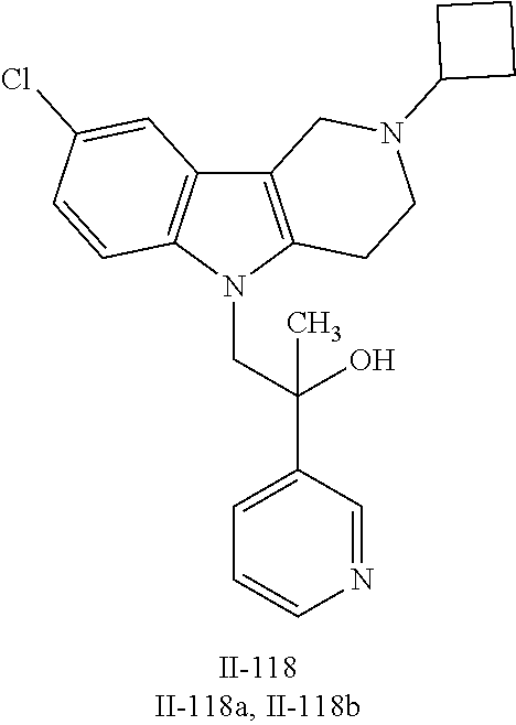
C12=C(N(CC(C3=CC=CN=C3)(O)C)C3=C1C=C(Cl)C=C3)CCN(C1CCC1)C2
